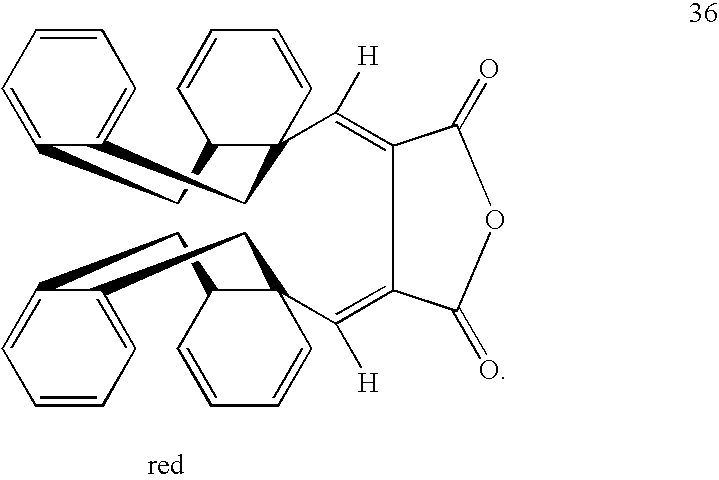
C1=CC=C2C(=C1)CC1(C(=C3C(=O)OC(=O)C3=C(C34C(C=CC=C3)CC3=CC=CC=C3C4)[H])[H])C(C=CC=C1)C2
